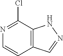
N1=C(Cl)C2=C(C=C1)C=NN2
